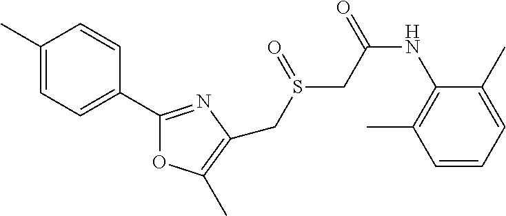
C1=CC=C(C)C(NC(=O)CS(=O)CC2=C(C)OC(C3=CC=C(C)C=C3)=N2)=C1C
